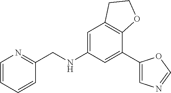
C1=C(NCC2=NC=CC=C2)C=C(C2=CN=CO2)C2=C1CCO2
